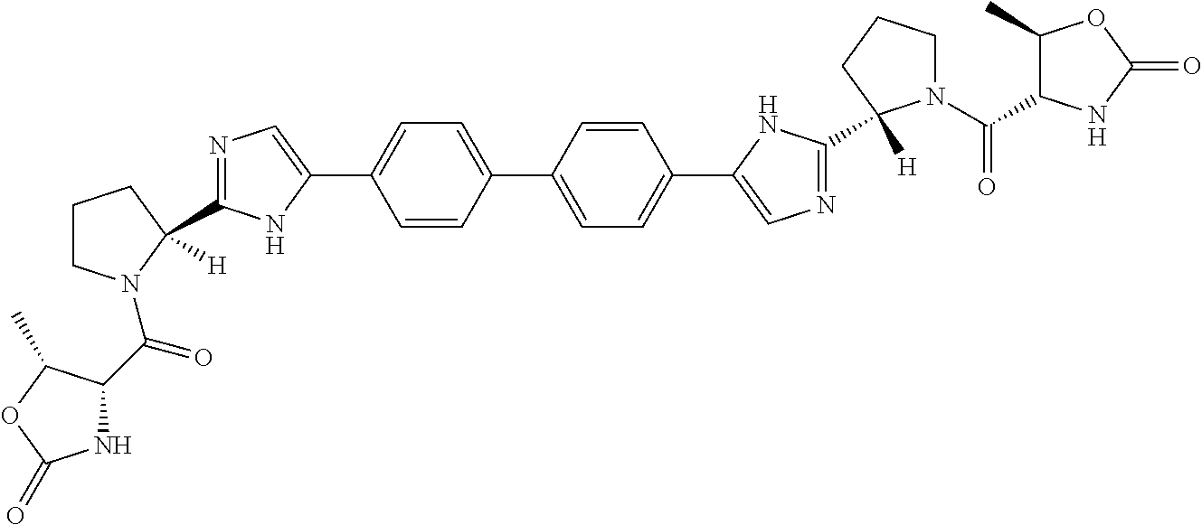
C1CN(C(=O)C2NC(=O)OC2C)C(C2=NC=C(C3=CC=C(C4=CC=C(C5=CN=C(C6([H])N(C(=O)C7C(C)OC(=O)N7)CCC6)N5)C=C4)C=C3)N2)([H])C1
